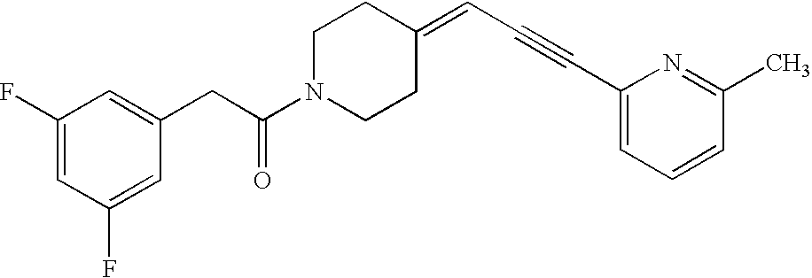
C1(CC(N2CCC(=CC#CC3=CC=CC(C)=N3)CC2)=O)=CC(F)=CC(F)=C1
